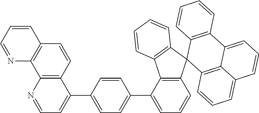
N1=CC=C(C2=CC=C(C3=CC=CC4=C3C3=C(C45C4=C(C6=CC=CC7=CC=CC5=C67)C=CC=C4)C=CC=C3)C=C2)C2=C1C1=C(C=C2)C=CC=N1
